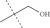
C(C(C)(C)C)O
